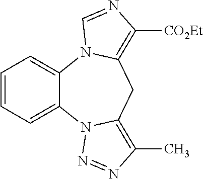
C1=CC=C2C(=C1)N1C(=C([CO2Et])N=C1)CC1=C(C)N=NN21
